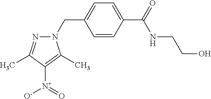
N1(CC2=CC=C(C(=O)NCCO)C=C2)N=C(C)C([N+](=O)[O-])=C1C
